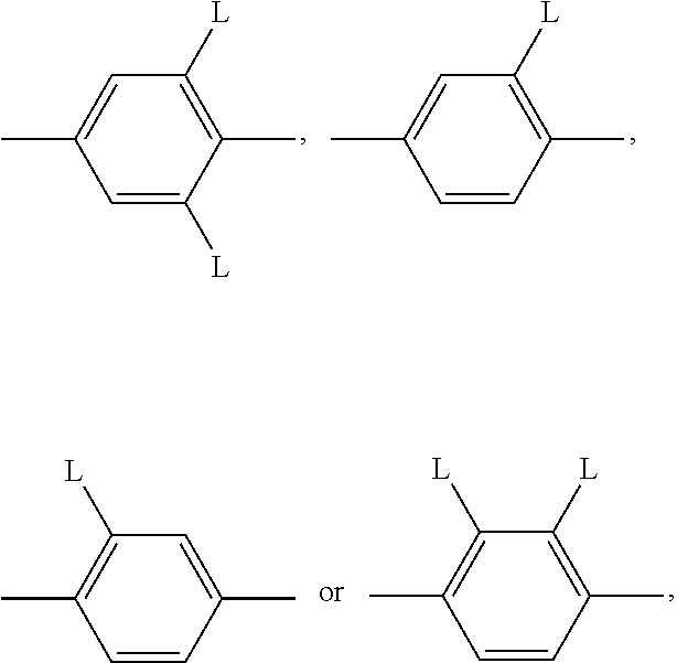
C1([L])=C(C)C([L])=CC(C)=C1.C1([L])=C(C)C=CC(C)=C1.C1=C(C)C=CC(C)=C1[L].C1([L])=C(C)C=CC(C)=C1[L]
